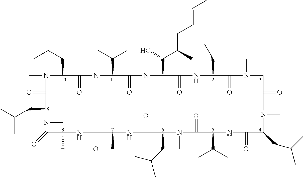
CN1C(CC(C)C)C(=O)N(C)C(C(C)C)C(=O)N(C)C(C(O)C(C)CC=CC)C(=O)NC(CC)C(=O)N(C)CC(=O)N(C)C(CC(C)C)C(=O)NC(C(C)C)C(=O)N(C)C(CC(C)C)C(=O)NC(C)C(=O)NC(C)C(=O)N(C)C(CC(C)C)C1=O
